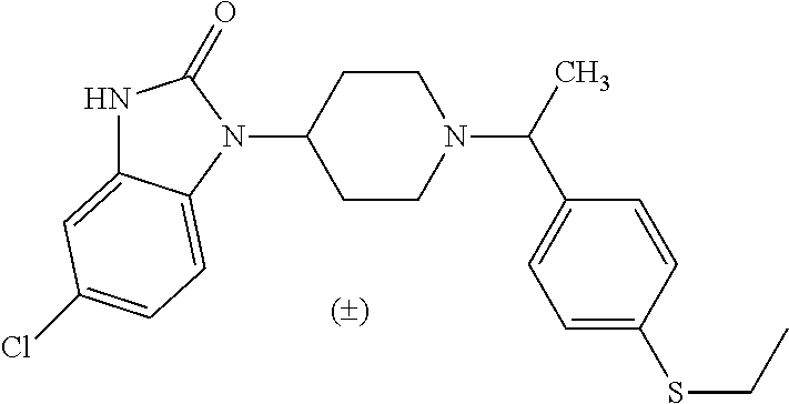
N1C2=CC(Cl)=CC=C2N(C2CCN(C(C3=CC=C(SCC)C=C3)C)CC2)C1=O
